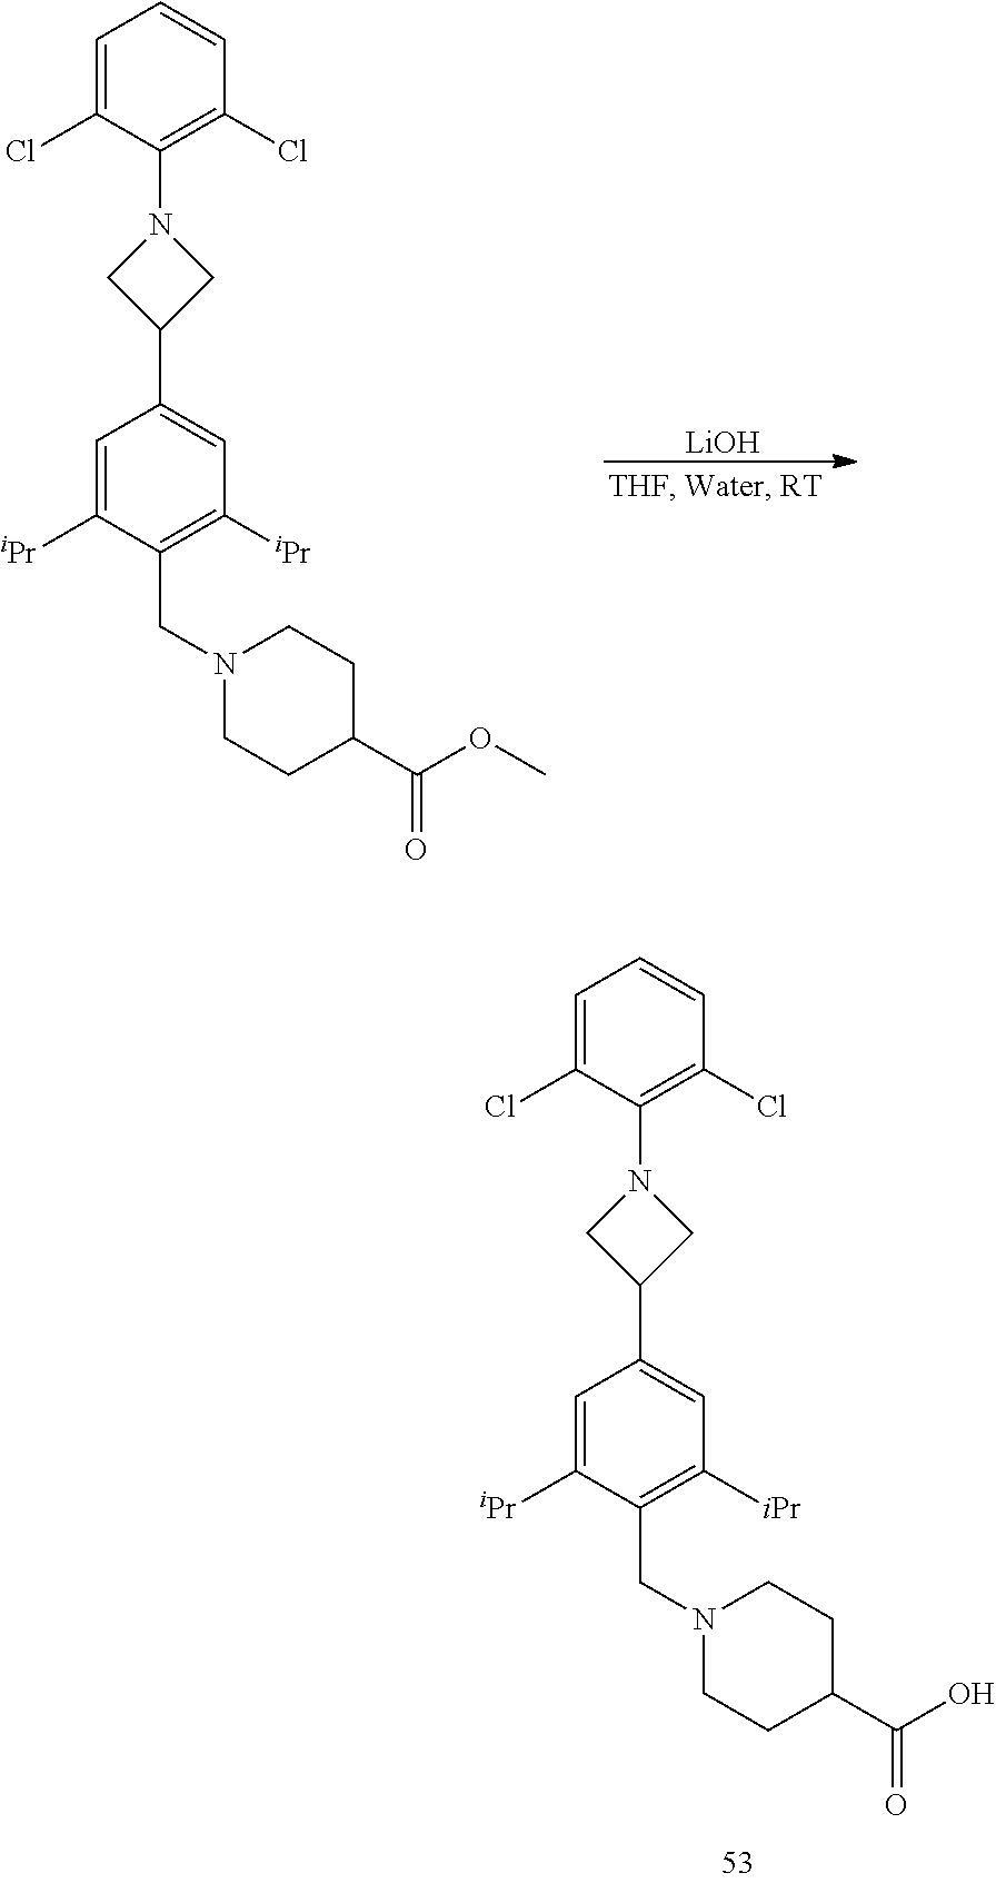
C1=C(Cl)C(N2CC(C3=CC([iPr])=C(CN4CCC(C(OC)=O)CC4)C([iPr])=C3)C2)=C(Cl)C=C1.[LiOH].C1=C(Cl)C(N2CC(C3=CC([iPr])=C(CN4CCC(C(O)=O)CC4)C([iPr])=C3)C2)=C(Cl)C=C1
